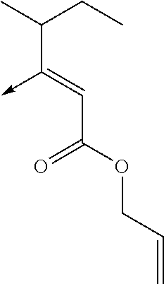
C(C(OCC=C)=O)=C(->C)C(C)CC
